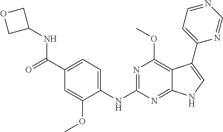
C1(C(=O)NC2COC2)=CC=C(NC2=NC(OC)=C3C(=N2)NC=C3C2=CC=NC=N2)C(OC)=C1
